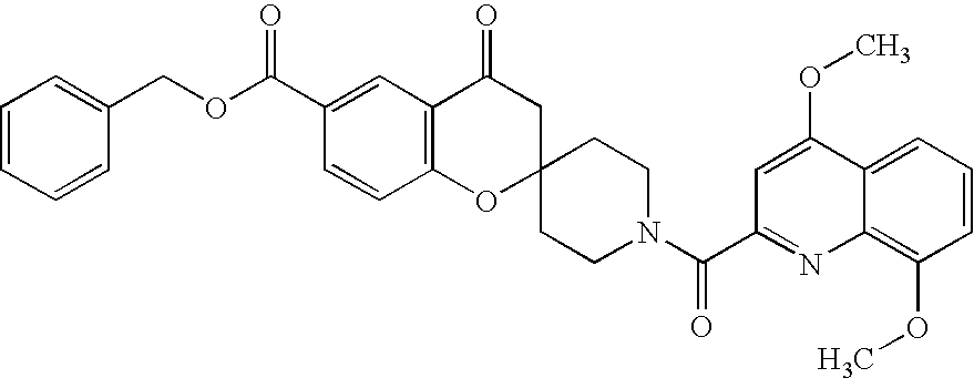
C12=C(C(=O)CC3(O1)CCN(C(C1=NC4=C(OC)C=CC=C4C(OC)=C1)=O)CC3)C=C(C(OCC1=CC=CC=C1)=O)C=C2
